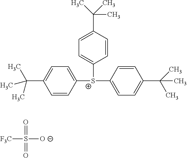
C1([S+](C2=CC=C(C(C)(C)C)C=C2)C2=CC=C(C(C)(C)C)C=C2)=CC=C(C(C)(C)C)C=C1.O=S(=O)([O-])[F3C]
